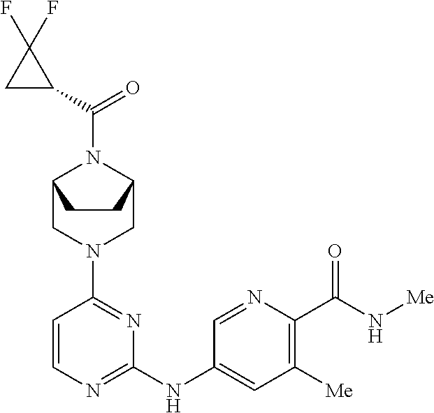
C1=CN=C(NC2=CC([Me])=C(C(N[Me])=O)N=C2)N=C1N1CC2N(C(C3C(F)(F)C3)=O)C(C1)CC2
